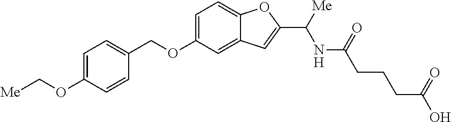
C1=C(OC[Me])C=CC(COC2=CC=C3C(=C2)C=C(C([Me])NC(=O)CCCC(O)=O)O3)=C1
